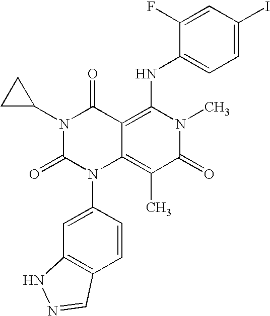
C12=C(C=CC(N3C4=C(C)C(=O)N(C)C(NC5=CC=C(I)C=C5F)=C4C(=O)N(C4CC4)C3=O)=C1)C=NN2
